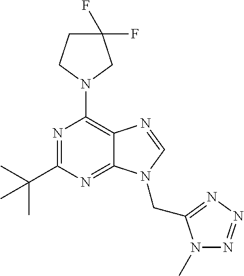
C1(C(C)(C)C)=NC(N2CC(F)(F)CC2)=C2C(=N1)N(CC1=NN=NN1C)C=N2
